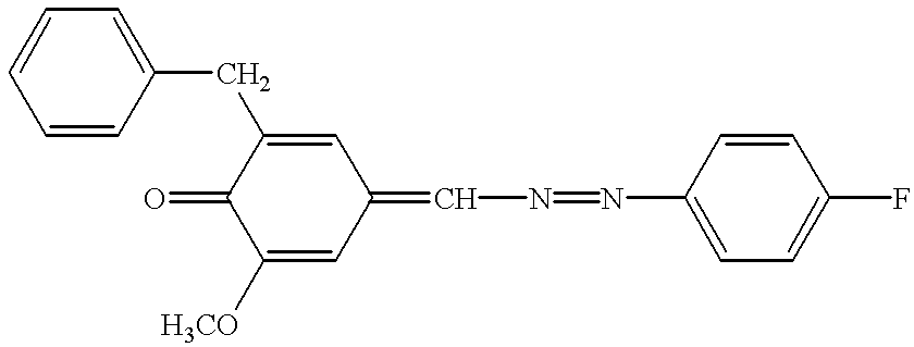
C1([H3CO])=CC(=CN=NC2=CC=C(F)C=C2)C=C(CC2=CC=CC=C2)C1=O
